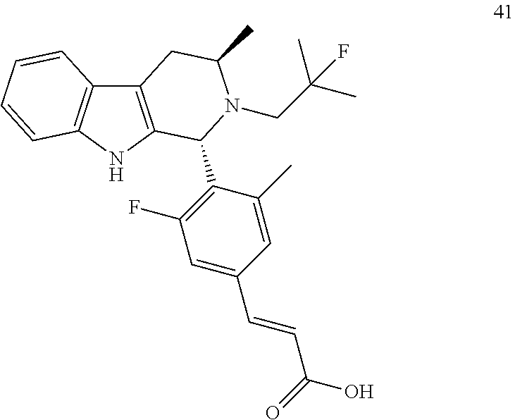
C12=C(NC3=C1CC(C)N(CC(C)(C)F)C3C1=C(F)C=C(C=CC(O)=O)C=C1C)C=CC=C2
